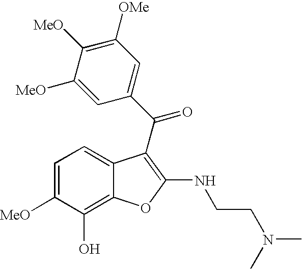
C1=C([MeO])C(O)=C2C(=C1)C(C(C1=CC([OMe])=C([MeO])C([MeO])=C1)=O)=C(NCCN(C)C)O2
